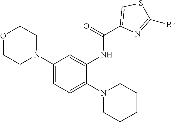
C1=C(N2CCOCC2)C=C(NC(C2=CSC(Br)=N2)=O)C(N2CCCCC2)=C1
